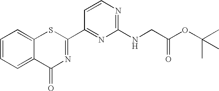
C1(C2=NC(=O)C3=CC=CC=C3S2)=NC(NCC(OC(C)(C)C)=O)=NC=C1
